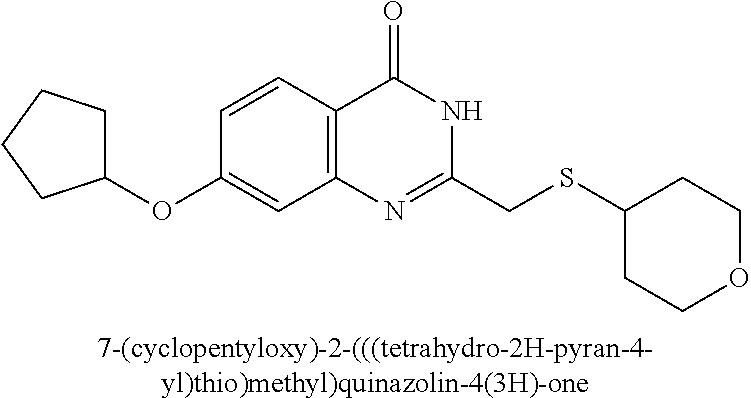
[7-(cyclopentyloxy)-2-(((tetrahydro-2H-pyran-4-yl)thio)methyl)quinazolin-4(3H)-one].C1(OC2CCCC2)=CC2=C(C=C1)C(=O)NC(CSC1CCOCC1)=N2
